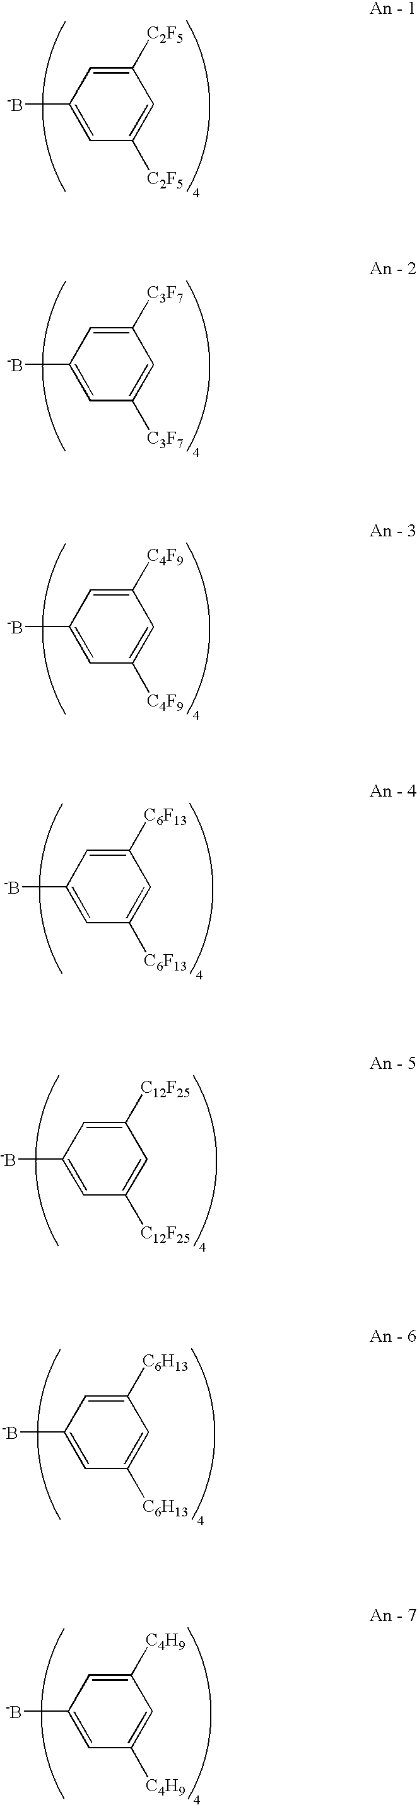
C1([-B])=CC([C2F5])=CC([C2F5])=C1.C1([-B])=CC([C3F7])=CC([C3F7])=C1.C1([-B])=CC([C4F9])=CC([C4F9])=C1.C1([-B])=CC([C6F13])=CC([C6F13])=C1.C1([-B])=CC([C12F25])=CC([C12F25])=C1.C1([-B])=CC([C6H13])=CC([C6H13])=C1.C1([-B])=CC([C4H9])=CC([C4H9])=C1
